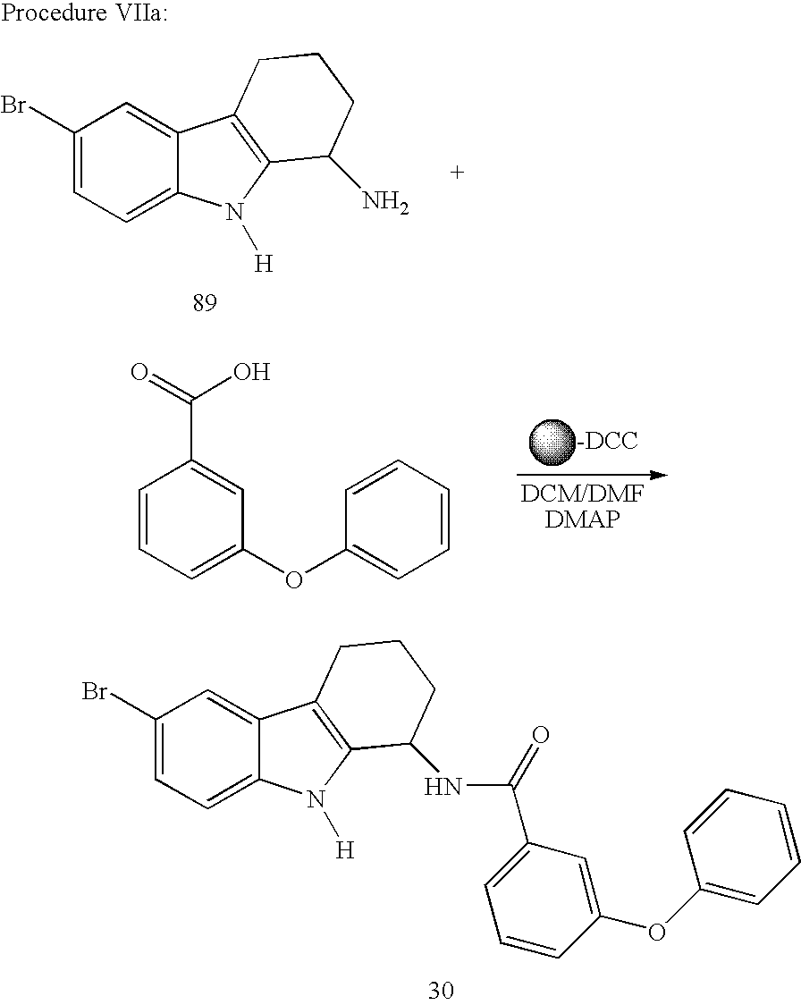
C1(Br)=CC=C2C(=C1)C1=C(N2[H])C(N)CCC1.[-DCC].C1=CC=C(OC2=CC=CC=C2)C=C1C(=O)O.C1(Br)=CC=C2C(=C1)C1=C(N2[H])C(NC(=O)C2=CC=CC(OC3=CC=CC=C3)=C2)CCC1
